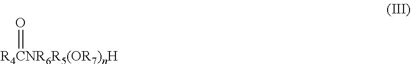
O=[R4CNR6R5(OR7)nH]
